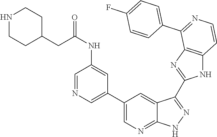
C1=NC=C(C2=CN=C3C(=C2)C(C2=NC4=C(N2)C=CN=C4C2=CC=C(F)C=C2)=N[N H]3)C=C1NC(=O)CC1CCNCC1
